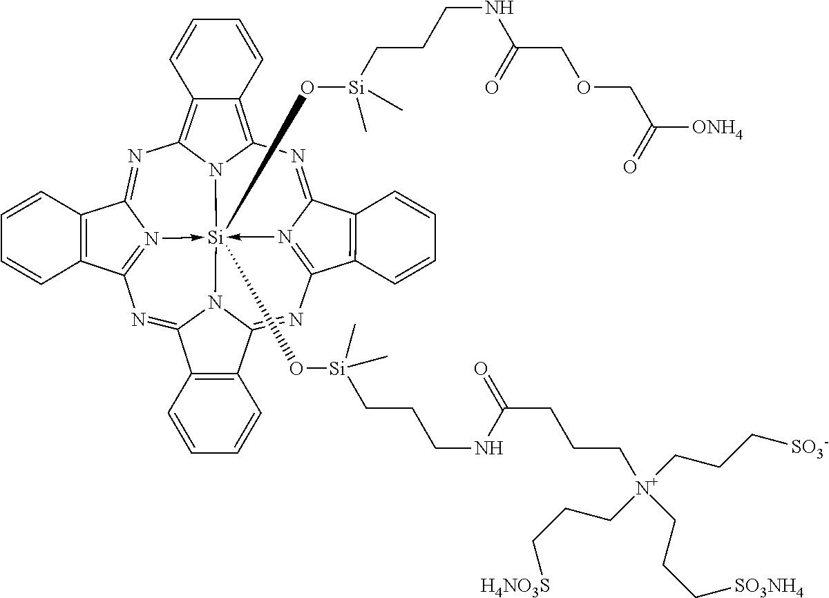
N1=C2N3->[Si]45(O[Si](CCCNC(CCC[N+](CCC[SO3-])(CCC[H4NO3S])CCC[SO3NH4])=O)(C)C)(O[Si](C)(CCCNC(=O)COCC(=O)[ONH4])C)-N6=C(N=C7N4C(=NC=3C3=C2C=CC=C3)C2=C7C=CC=C2)C2=C(C6=NC3=C4C(=C1N35)C=CC=C4)C=CC=C2
